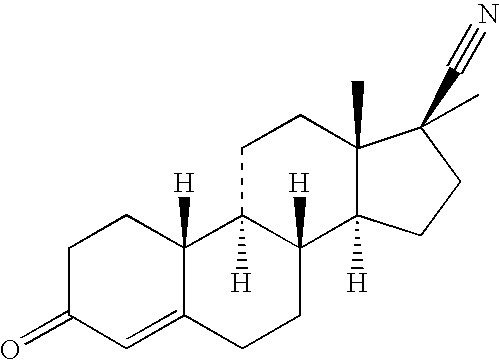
C1=C2C([H])(CCC1=O)C1([H])C([H])(CC2)C2([H])C(C)(CC1)C(C#N)(C)CC2
